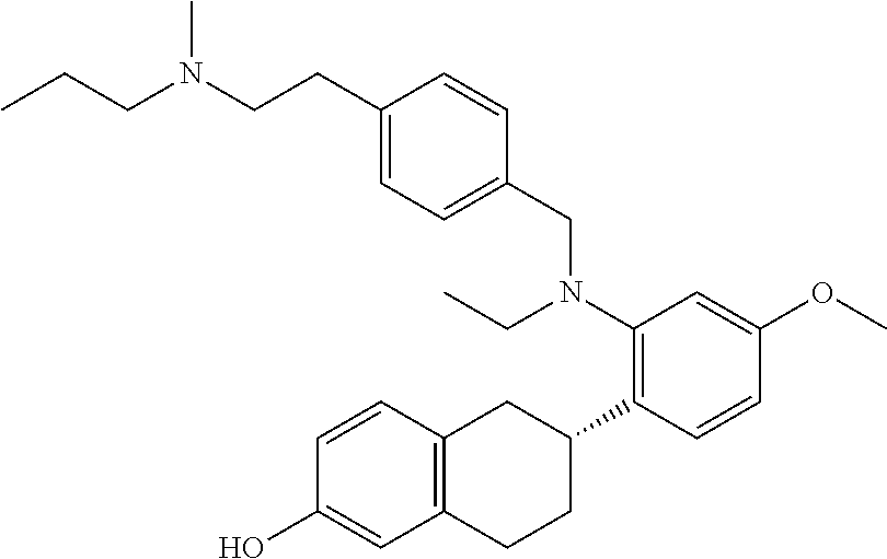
N(CCC1=CC=C(CN(C2=C(C3CC4=C(CC3)C=C(O)C=C4)C=CC(OC)=C2)CC)C=C1)(CCC)C
